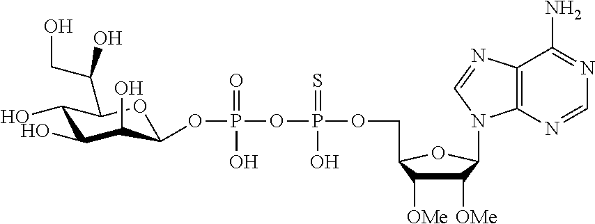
P(OCC1C([OMe])C([OMe])C(N2C3=C(C(N)=NC=N3)N=C2)O1)(OP(OC1C(O)C(O)C(O)C(C(CO)O)O1)(=O)O)(=S)O
